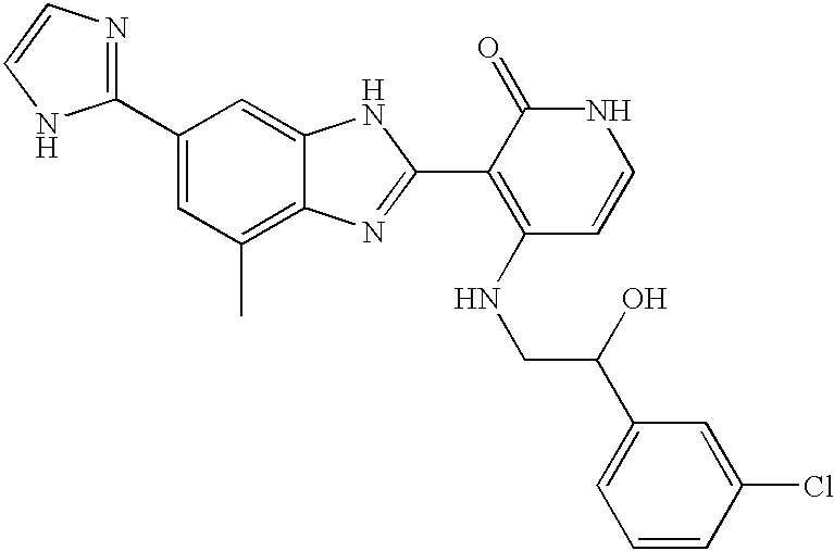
C1(C2=CC(C)=C3C(=C2)NC(C2=C(NCC(O)C4=CC=CC(Cl)=C4)C=CNC2=O)=N3)=NC=CN1
